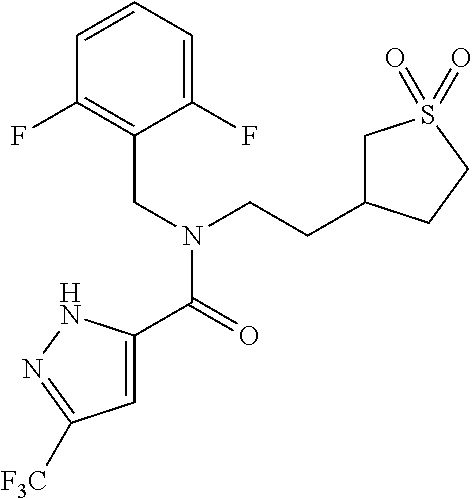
C1=C(C(N(CCC2CS(=O)(=O)CC2)CC2=C(F)C=CC=C2F)=O)NN=C1[F3C]
